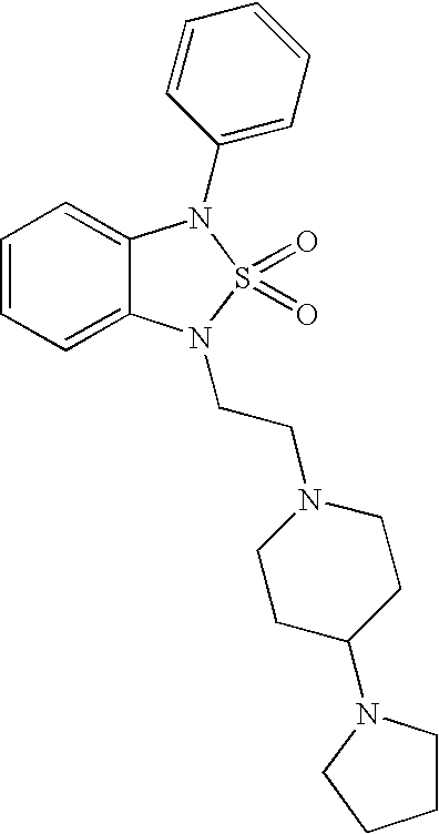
C1=CC=C2C(=C1)N(C1=CC=CC=C1)S(=O)(=O)N2CCN1CCC(N2CCCC2)CC1
